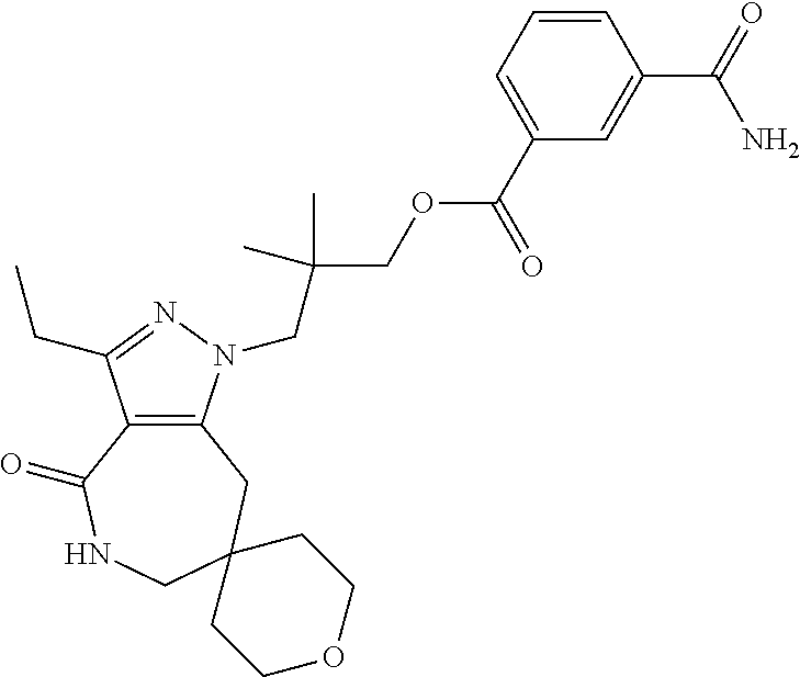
C12=C(CC3(CNC1=O)CCOCC3)N(CC(COC(C1=CC=CC(C(N)=O)=C1)=O)(C)C)N=C2CC
